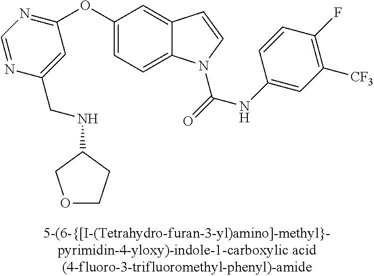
C1(OC2=NC=NC(CNC3COCC3)=C2)=CC=C2C(=C1)C=CN2C(NC1=CC([CF3])=C(F)C=C1)=O
